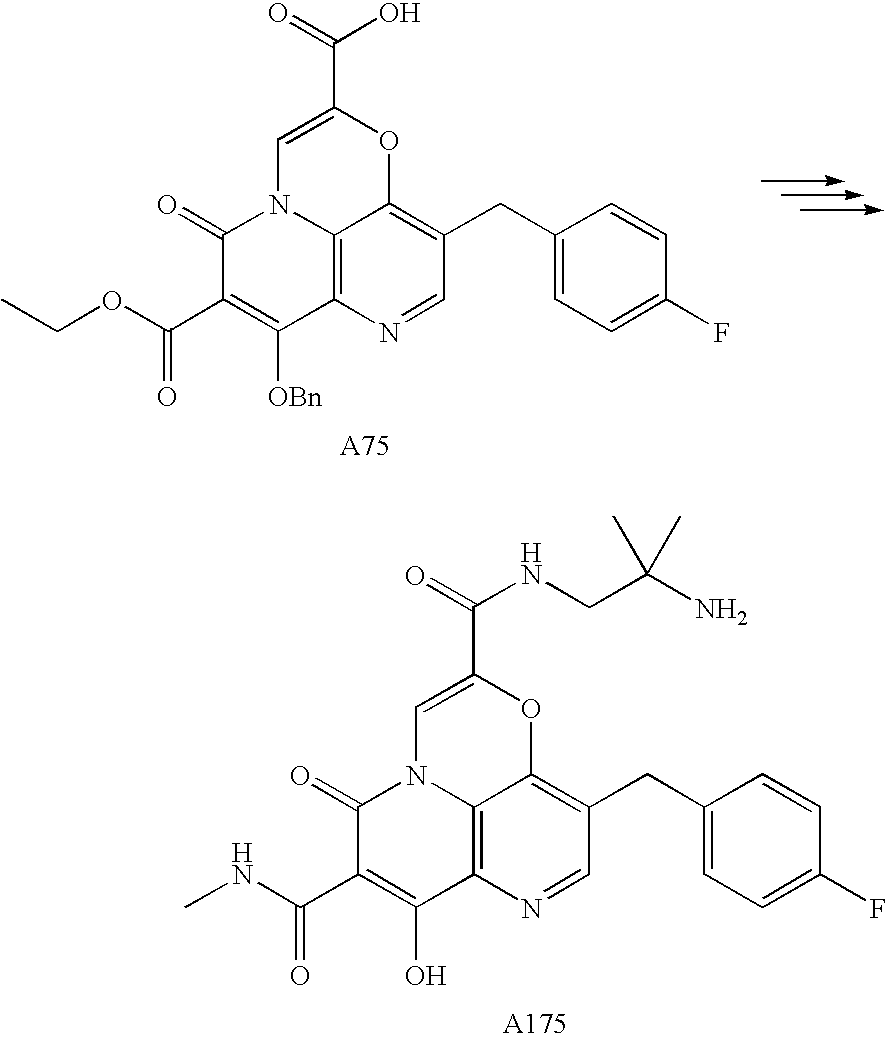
C12=C3N=CC(CC4=CC=C(F)C=C4)=C1OC(C(=O)O)=CN2C(=O)C(C(OCC)=O)=C3[OBn].C12=C3N=CC(CC4=CC=C(F)C=C4)=C1OC(C(=O)NCC(N)(C)C)=CN2C(=O)C(C(NC)=O)=C3O
